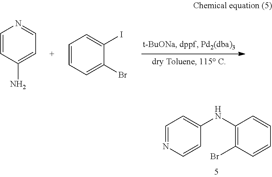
C1=CC(N)=CC=N1.C1=CC=C(Br)C(I)=C1.C1(NC2=CC=NC=C2)=C(Br)C=CC=C1
